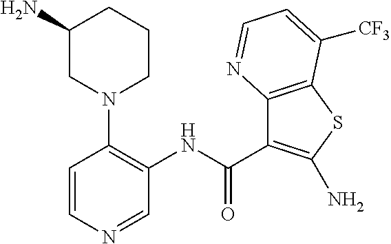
C1=CN=CC(NC(C2=C(N)SC3=C2N=CC=C3[CF3])=O)=C1N1CCCC(N)C1
